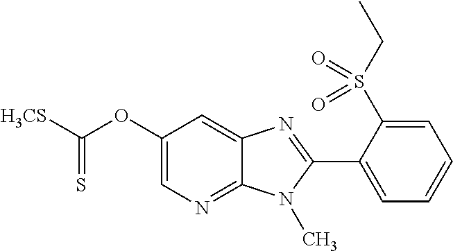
C1(OC([H3CS])=S)=CN=C2C(=C1)N=C(C1=CC=CC=C1S(CC)(=O)=O)N2C
